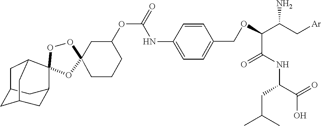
O1C2(CCCC(OC(NC3=CC=C(COC(C(NC(C(O)=O)CC(C)C)=O)C(C[Ar])N)C=C3)=O)C2)OC2(C3CC4CC(CC2C4)C3)O1
